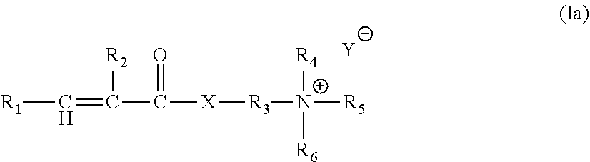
[R1]C=C([R2])C([X][R3][N+]([R5])([R4])[R6])=O.[Y]
